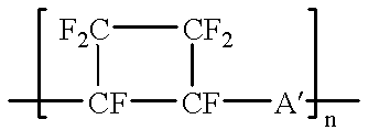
[CF]1(C)[CF]([A]C)[CF2][F2C]1
